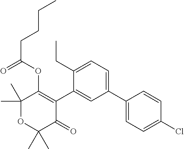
C1(C)(C)OC(C)(C)C(=O)C(C2=CC(C3=CC=C(Cl)C=C3)=CC=C2CC)=C1OC(CCCC)=O
